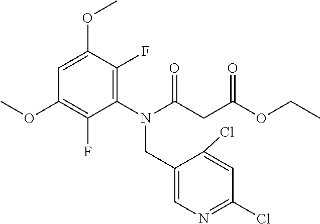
C1(CN(C(CC(OCC)=O)=O)C2=C(F)C(OC)=CC(OC)=C2F)=CN=C(Cl)C=C1Cl
